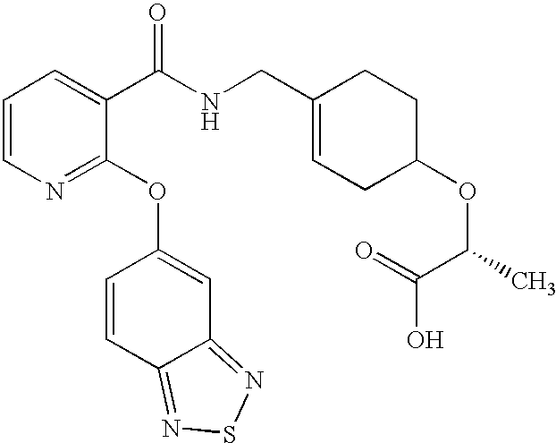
C1=CN=C(OC2=CC3=NSN=C3C=C2)C(C(NCC2=CCC(OC(C)C(O)=O)CC2)=O)=C1
